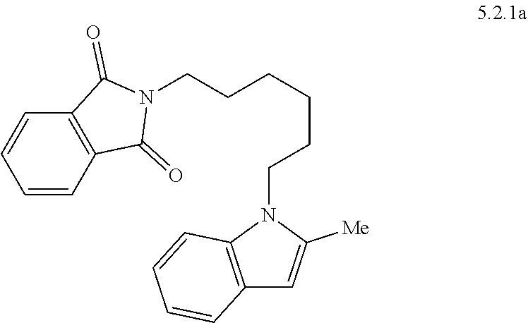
N1(CCCCCCN2C3=C(C=C2[Me])C=CC=C3)C(=O)C2=C(C1=O)C=CC=C2
